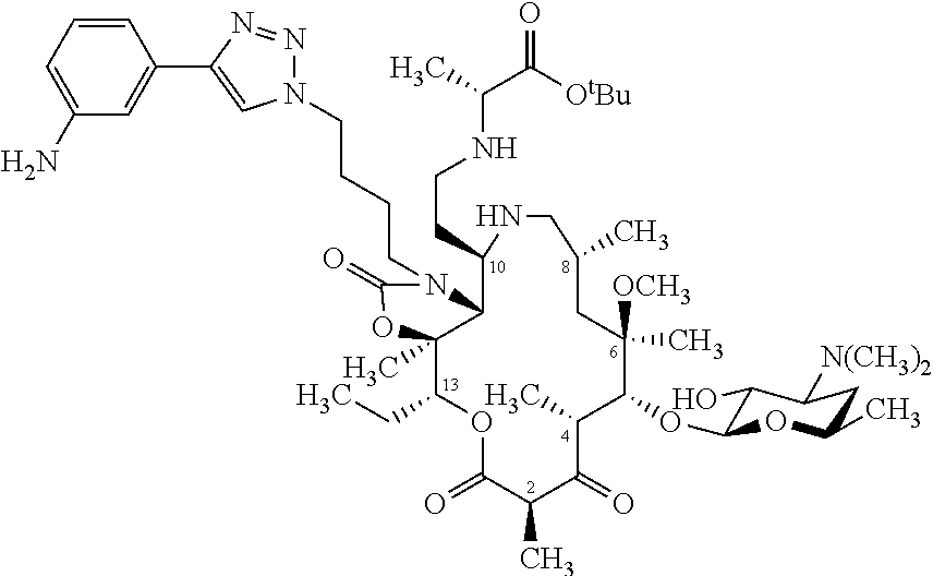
C12C(C)(C(CC)OC(=O)C(C)C(=O)C(C)C(OC3C(O)C([N(CH3)2])CC(C)O3)C(C)([OCH3])CC(C)CNC1CCNC(C([OtBu])=O)C)OC(=O)N2CCCCN1N=NC(C2=CC(N)=CC=C2)=C1
